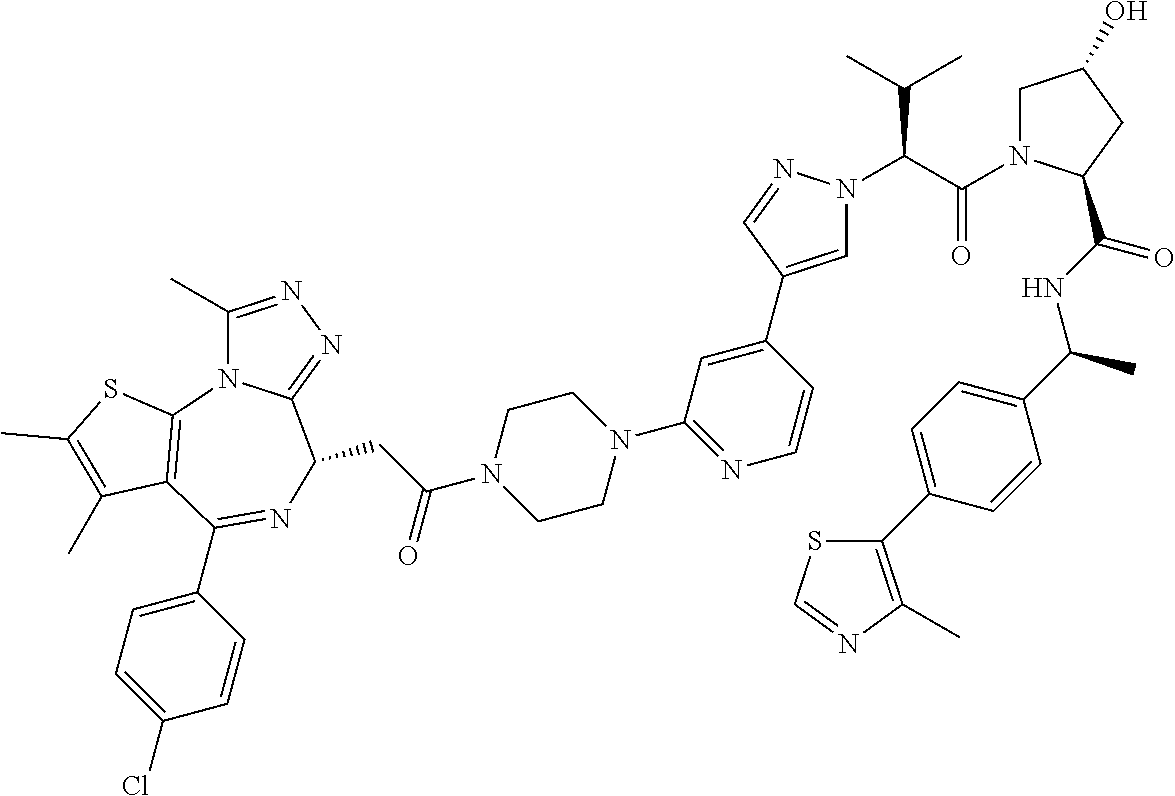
C1(C)=NN=C2N1C1=C(C(C3=CC=C(Cl)C=C3)=NC2CC(N2CCN(C3=NC=CC(C4=CN(C(C(=O)N5CC(O)CC5C(NC(C5=CC=C(C6=C(C)N=CS6)C=C5)C)=O)C(C)C)N=C4)=C3)CC2)=O)C(C)=C(C)S1
